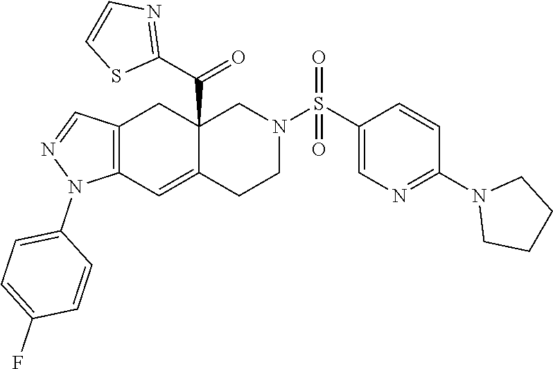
C12=C(C=C3C(C(C4=NC=CS4)=O)(C1)CN(S(C1=CN=C(N4CCCC4)C=C1)(=O)=O)CC3)N(C1=CC=C(F)C=C1)N=C2
